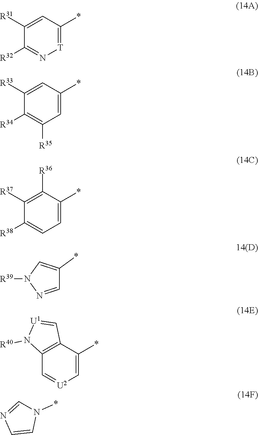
C1([R31])=CC(*)=[T]N=C1[R32].C1([R33])=CC(*)=CC([R35])=C1[R34].C1([R37])=C([R36])C(*)=CC=C1[R38].[R39]N1N=CC(*)=C1.C12=C(C(*)=C[U2]=C1)C=[U1]N2[R40].N1(*)C=NC=C1
